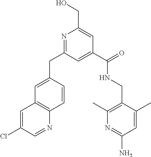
C1=C(CC2=NC(CO)=CC(C(NCC3=C(C)N=C(N)C=C3C)=O)=C2)C=CC2=C1C=C(Cl)C=N2
